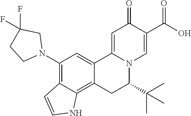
C12=CC(N3CC(F)(F)CC3)=C3C(=C1CC(C(C)(C)C)N1C2=CC(=O)C(C(O)=O)=C1)NC=C3
